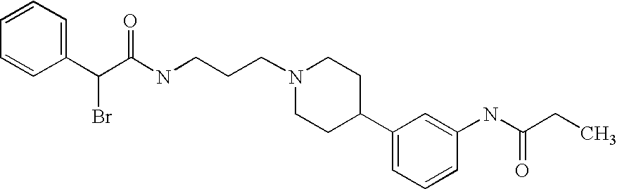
C(C(C1=CC=CC=C1)Br)(NCCCN1CCC(C2=CC=CC(NC(CC)=O)=C2)CC1)=O
